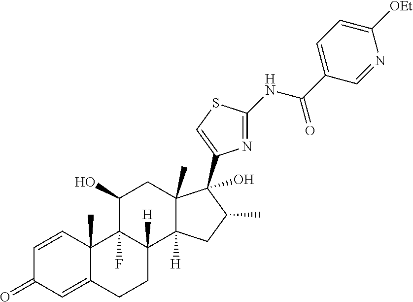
C1=CC2(C)C(=CC1=O)CCC1([H])C2(F)C(O)CC2(C)C1([H])CC(C)C2(C1=CSC(NC(C2=CC=C([OEt])N=C2)=O)=N1)O
